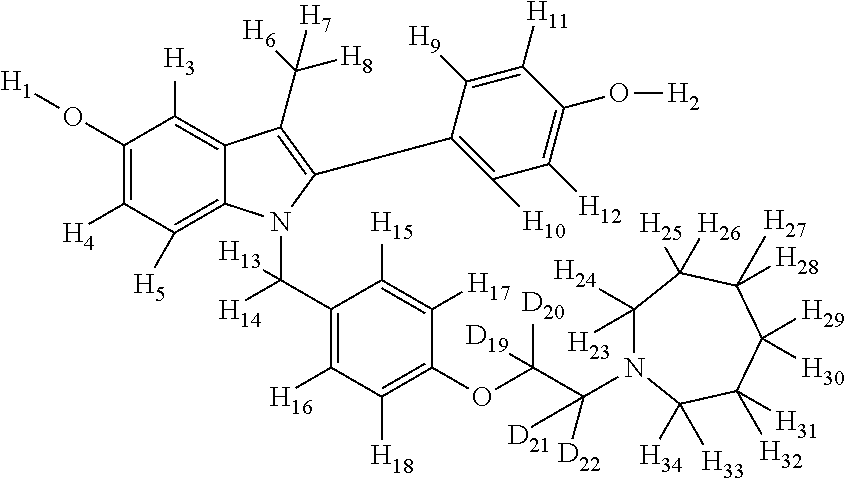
C1(O[H1])=C([H4])C([H5])=C2C(=C1[H3])C(C([H6])([H8])[H7])=C(C1=C([H10])C([H12])=C(O[H2])C([H11])=C1[H9])N2C(C1=C([H16])C([H18])=C(OC(C([D21])([D22])N2C([H23])([H24])C([H25])([H26])C([H28])([H27])C([H29])([H30])C([H31])([H32])C2([H34])[H33])([D20])[D19])C([H17])=C1[H15])([H14])[H13]
